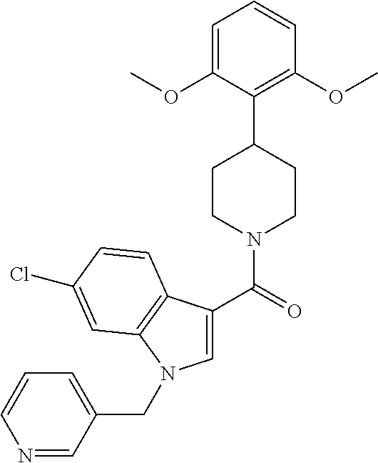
C1(C2CCN(C(=O)C3=CN(CC4=CC=CN=C4)C4=C3C=CC(Cl)=C4)CC2)=C(OC)C=CC=C1OC
